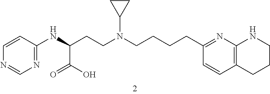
C1(CCCCN(CCC(C(O)=O)NC2=NC=NC=C2)C2CC2)=NC2=C(C=C1)CCCN2
